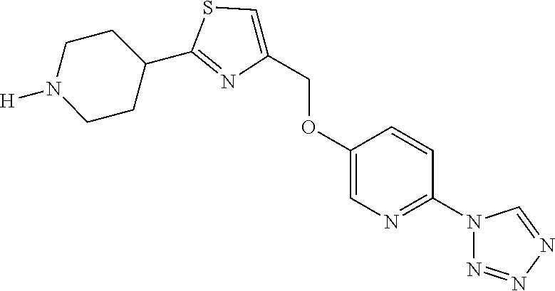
N1([H])CCC(C2=NC(COC3=CN=C(N4N=NN=C4)C=C3)=CS2)CC1
